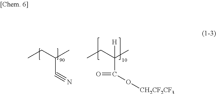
CCC(C)C#N.CCC(C)(C(O[CH2CF2CF3])=O)[H]
